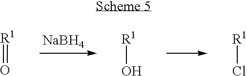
[NaBH4].[R1]=O.[R1]O.[R1]Cl
